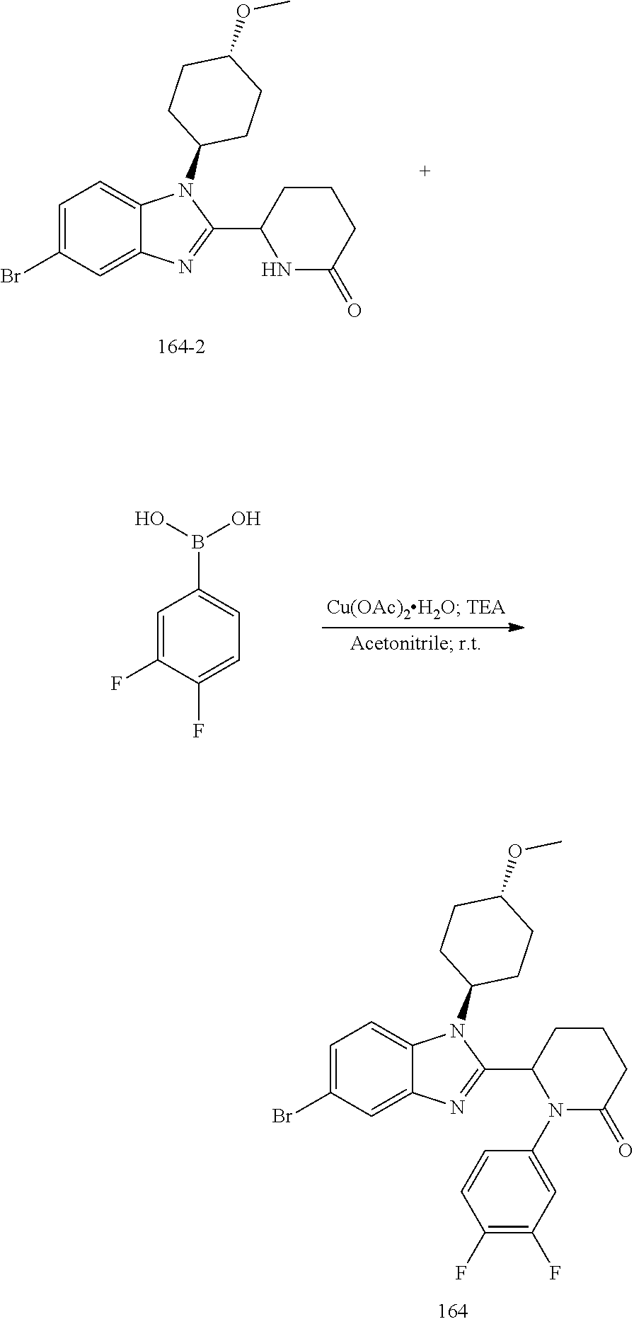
C1=C(Br)C=C2C(=C1)N(C1CCC(OC)CC1)C(C1NC(=O)CCC1)=N2.C1=C(F)C(F)=CC=C1B(O)O.C1=C(Br)C=C2C(=C1)N(C1CCC(OC)CC1)C(C1N(C3=CC(F)=C(F)C=C3)C(=O)CCC1)=N2
